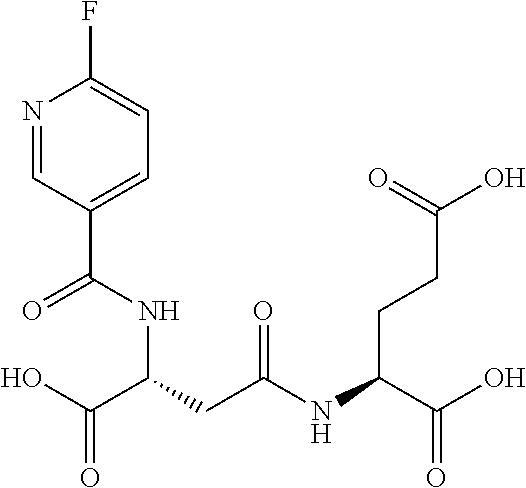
C(CC(NC(C(O)=O)CCC(O)=O)=O)(C(O)=O)NC(C1=CC=C(F)N=C1)=O
